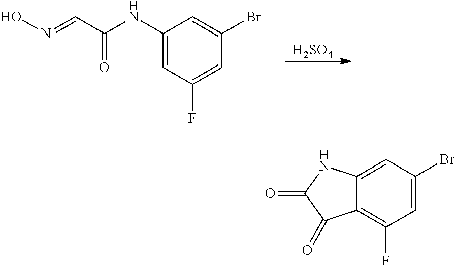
[H2SO4].C1(NC(C=NO)=O)=CC(F)=CC(Br)=C1.C12=CC(Br)=CC(F)=C1C(=O)C(=O)N2
